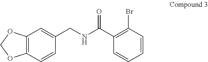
C12=C(C=CC(CNC(C3=C(Br)C=CC=C3)=O)=C1)OCO2
